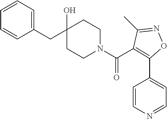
C1(CC2(O)CCN(C(=O)C3=C(C4=CC=NC=C4)ON=C3C)CC2)=CC=CC=C1
